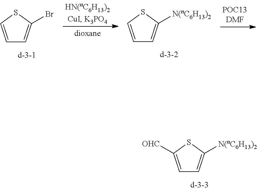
C1=C([OHC])SC([N(nC6H13)2])=C1.C1=CSC(Br)=C1.C1=CSC([N(nC6H13)2])=C1
